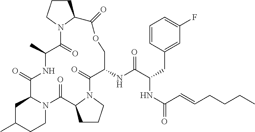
C1CCN2C(=O)C(C)NC(=O)C3CC(C)CCN3C(=O)C3N(C(=O)C(NC(=O)C(NC(C=CCCCC)=O)CC4=CC(F)=CC=C4)COC(=O)C12)CCC3
